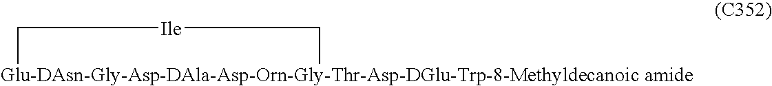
[Glu-DAsn-Gly-Asp-DAla-Asp-Orn-Gly-Thr-Asp-DGlu-Trp-8-Methyldecanoic amide]1C[Ile]C1
